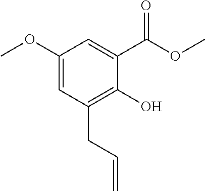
C1(OC)=CC(CC=C)=C(O)C(C(OC)=O)=C1
